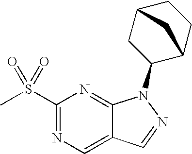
C1(S(C)(=O)=O)=NC=C2C(=N1)N(C1C3CCC(C1)C3)N=C2
